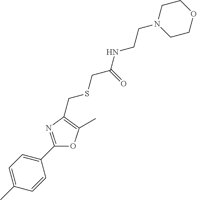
C1=C(C)C=CC(C2=NC(CSCC(NCCN3CCOCC3)=O)=C(C)O2)=C1
